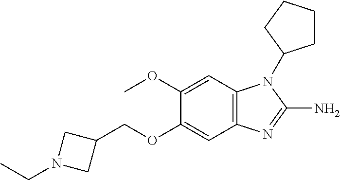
C1(COC2=CC3=C(C=C2OC)N(C2CCCC2)C(N)=N3)CN(CC)C1
